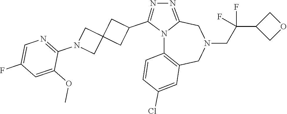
N12C3=C(CN(CC(C4COC4)(F)F)CC1=NN=C2C1CC2(C1)CN(C1=NC=C(F)C=C1OC)C2)C=C(Cl)C=C3
